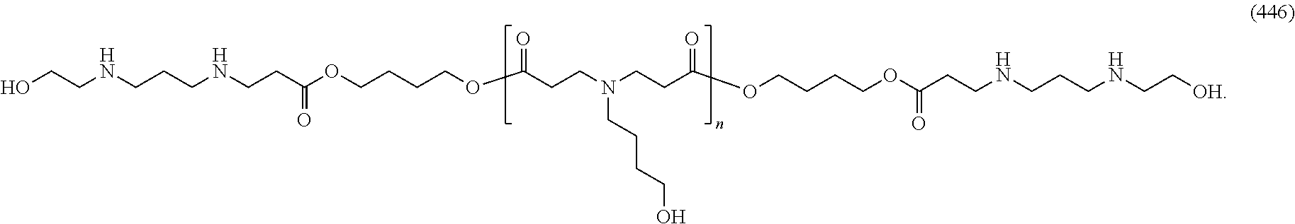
OCCNCCCNCCC(OCCCCOC(CCN(CCC(OCCCCOC(CCNCCCNCC[OH])=O)=O)CCCCO)=O)=O
